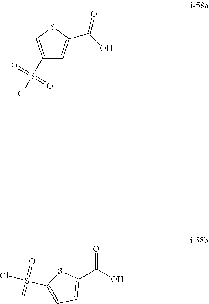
C1(S(Cl)(=O)=O)=CSC(C(O)=O)=C1.O=C(O)C1=CC=C(S(Cl)(=O)=O)S1
